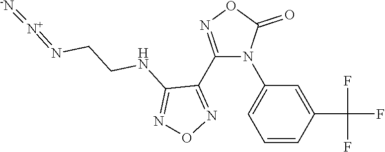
C1(N2C(C3=NON=C3NCCN=[N+]=[-N])=NOC2=O)=CC=CC(C(F)(F)F)=C1
